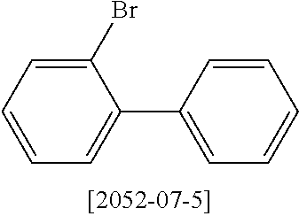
C1(C2=CC=CC=C2)=CC=CC=C1Br
